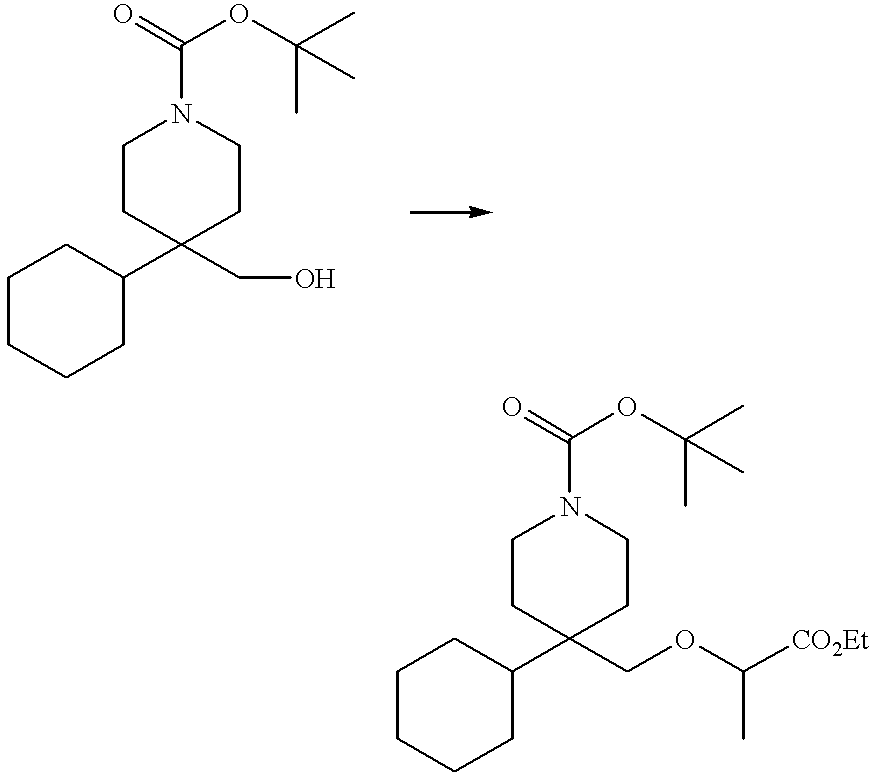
C1CCCC(C2(CO)CCN(C(=O)OC(C)(C)C)CC2)C1.C1CCCC(C2(COC([CO2Et])C)CCN(C(=O)OC(C)(C)C)CC2)C1
